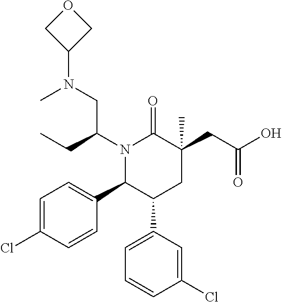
C1=C(Cl)C=CC(C2C(C3=CC=CC(Cl)=C3)CC(CC(=O)O)(C)C(=O)N2C(CN(C2COC2)C)CC)=C1
